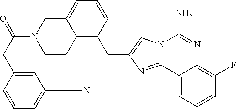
N12C(=NC(CC3=C4C(=CC=C3)CN(C(=O)CC3=CC(C#N)=CC=C3)CC4)=C1)C1=CC=CC(F)=C1N=C2N
